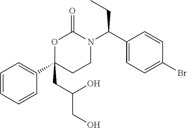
C(C(C1=CC=C(Br)C=C1)N1C(=O)OC(C2=CC=CC=C2)(CC(CO)O)CC1)C
